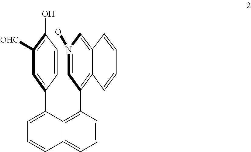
C1=C(C2=CC([OHC])=C(O)C=C2)C2=C(C3=C4C(=CN(O)=C3)C=CC=C4)C=CC=C2C=C1
